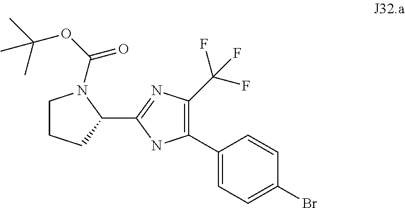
C1(C(F)(F)F)=C(C2=CC=C(Br)C=C2)NC(C2CCCN2C(OC(C)(C)C)=O)=N1
